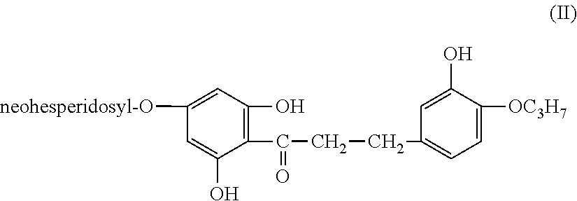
C1(C(=O)CCC2=CC=C([OC3H7])C(O)=C2)=C(O)C=C([neohesperidosyl-O])C=C1O
